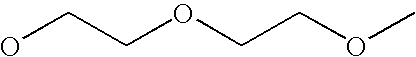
OCCOCCOC
